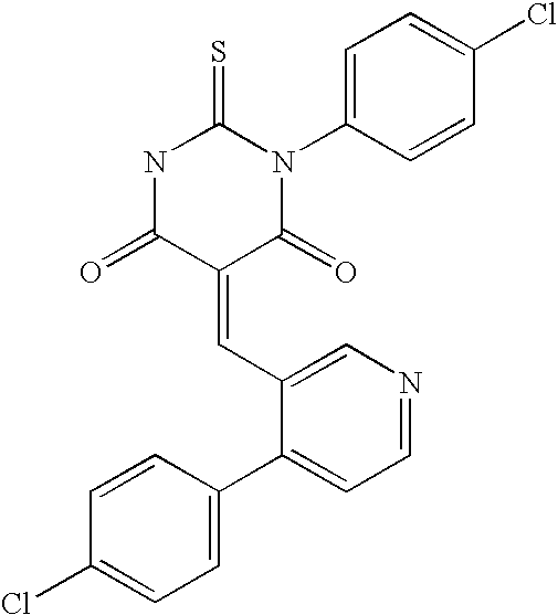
S=C1NC(=O)C(=CC2=CN=CC=C2C2=CC=C(Cl)C=C2)C(=O)N1C1=CC=C(Cl)C=C1
